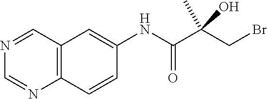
C1=CC2=C(C=C1NC(C(CBr)(C)O)=O)C=NC=N2
